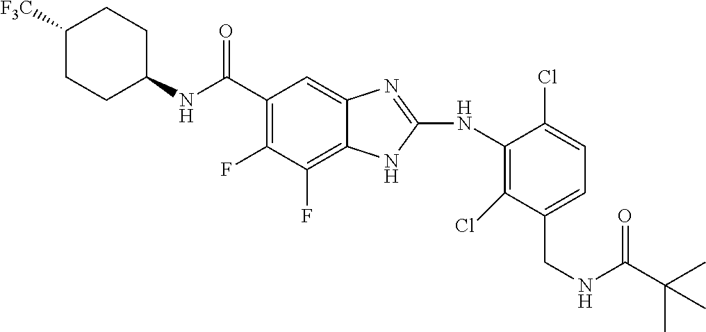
C1([F3C])CCC(NC(C2=C(F)C(F)=C3C(=C2)N=C(NC2=C(Cl)C(CNC(C(C)(C)C)=O)=CC=C2Cl)N3)=O)CC1
